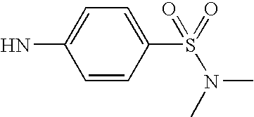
C1=CC(S(=O)(N(C)C)=O)=CC=C1N
